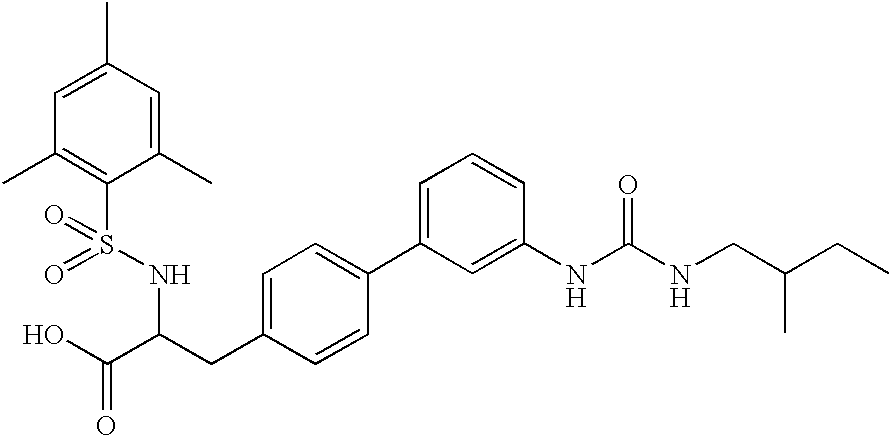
C1=C(C)C=C(C)C(S(NC(C(O)=O)CC2=CC=C(C3=CC=CC(NC(NCC(CC)C)=O)=C3)C=C2)(=O)=O)=C1C
